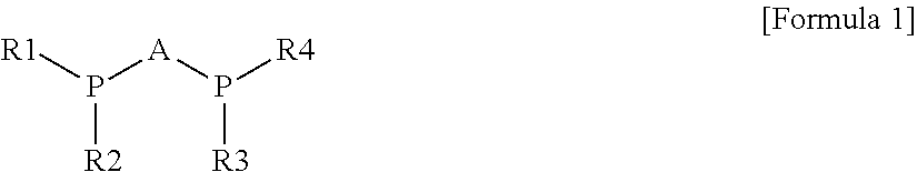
[R1]P([A]P([R4])[R3])[R2]
